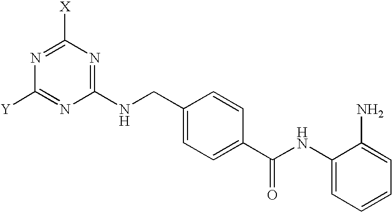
C1(NCC2=CC=C(C(NC3=CC=CC=C3N)=O)C=C2)=NC([X])=NC([Y])=N1
